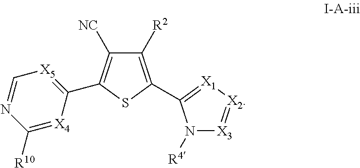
C1([R2])=C(C2=[X1][X2]=[X3]N2[R4])SC(C2=[X5]C=NC([R10])=[X4]2)=C1[NC]
